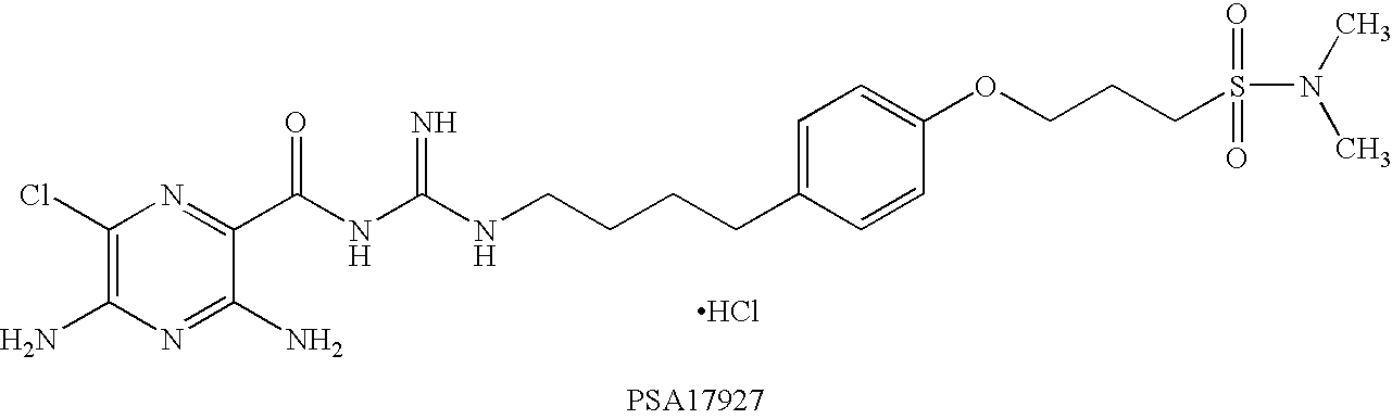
C1(Cl)=C(N)N=C(N)C(C(NC(NCCCCC2=CC=C(OCCCS(N(C)C)(=O)=O)C=C2)=N)=O)=N1.Cl
